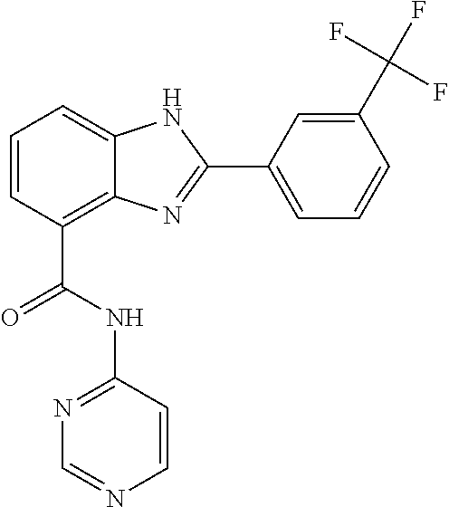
C1=CC(C(=O)NC2=NC=NC=C2)=C2C(=C1)NC(C1=CC=CC(C(F)(F)F)=C1)=N2
